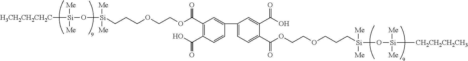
[H3CH2CH2CH2C][Si]([Me])([Me])O[Si](CCCOCCOC(C1=C(C(O)=O)C=CC(C2=CC=C(C(OCCOCCC[Si]([Me])([Me])O[Si]([Me])([Me])[CH2CH2CH2CH3])=O)C(C(O)=O)=C2)=C1)=O)([Me])[Me]
